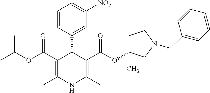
C1(C(OC(C)C)=O)=C(C)NC(C)=C(C(OC2(C)CCN(CC3=CC=CC=C3)C2)=O)C1C1=CC([NO2])=CC=C1
